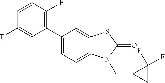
C1(C2=CC=C3C(=C2)SC(=O)N3CC2CC2(F)F)=C(F)C=CC(F)=C1
